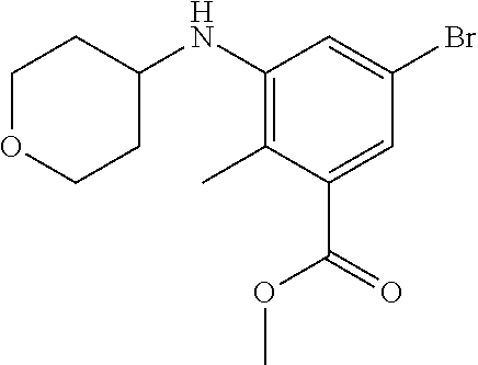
C1(NC2CCOCC2)=C(C)C(C(=O)OC)=CC(Br)=C1
